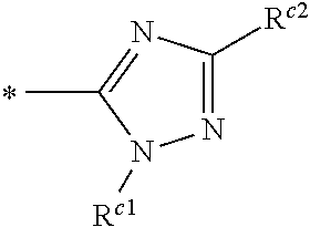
N1=C([Rc2])N=C(C)N1[Rc1]
